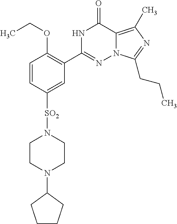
C1=CC([SO2]N2CCN(C3CCCC3)CC2)=CC(C2=NN3C(=C(C)N=C3CCC)C(=O)N2)=C1OCC
